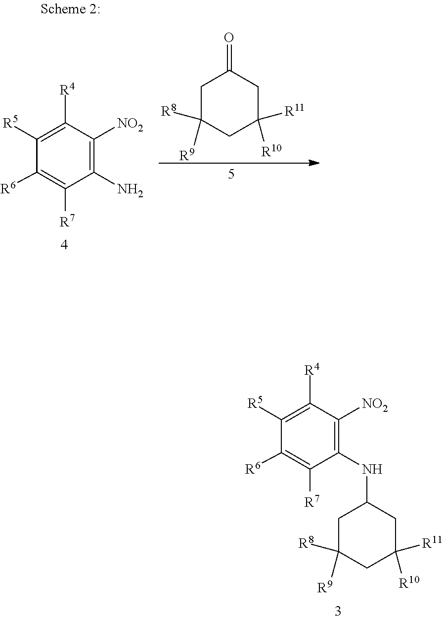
C1([R4])=C([R5])C([R6])=C([R7])C(NC2CC([R9])([R8])CC([R11])([R10])C2)=C1[NO2].C1C([R9])([R8])CC([R11])([R10])CC1=O.C1([R4])=C([R5])C([R6])=C([R7])C(N)=C1[NO2]
